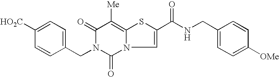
C1([HO2C])=CC=C(CN2C(=O)N3C=C(C(=O)NCC4=CC=C([OMe])C=C4)SC3=C([Me])C2=O)C=C1
